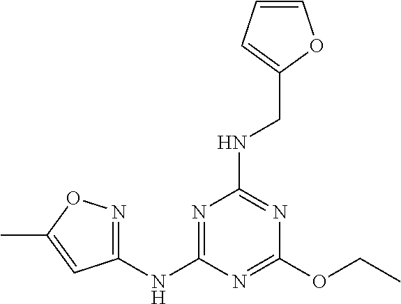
C1(OCC)=NC(NC2=NOC(C)=C2)=NC(NCC2=CC=CO2)=N1
